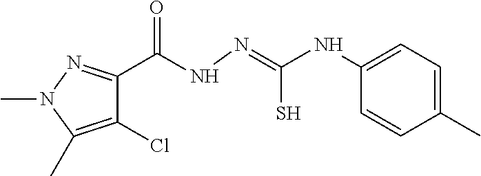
C1(Cl)=C(C)N(C)N=C1C(NN=C(NC1=CC=C(C)C=C1)S)=O
